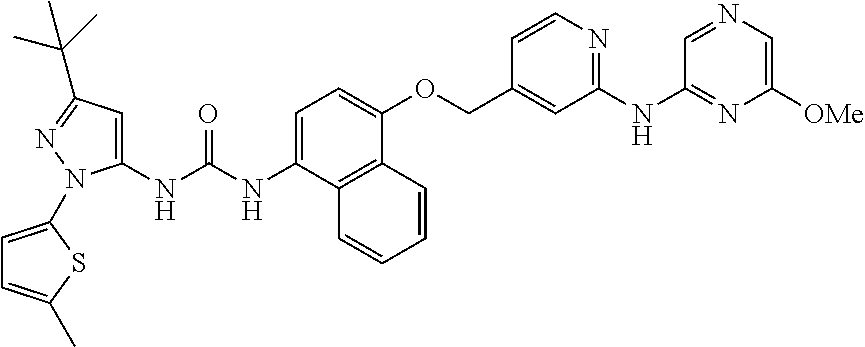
N(C1=CC=C(OCC2=CC(NC3=NC([OMe])=CN=C3)=NC=C2)C2=C1C=CC=C2)C(=O)NC1=CC(C(C)(C)C)=NN1C1=CC=C(C)S1
